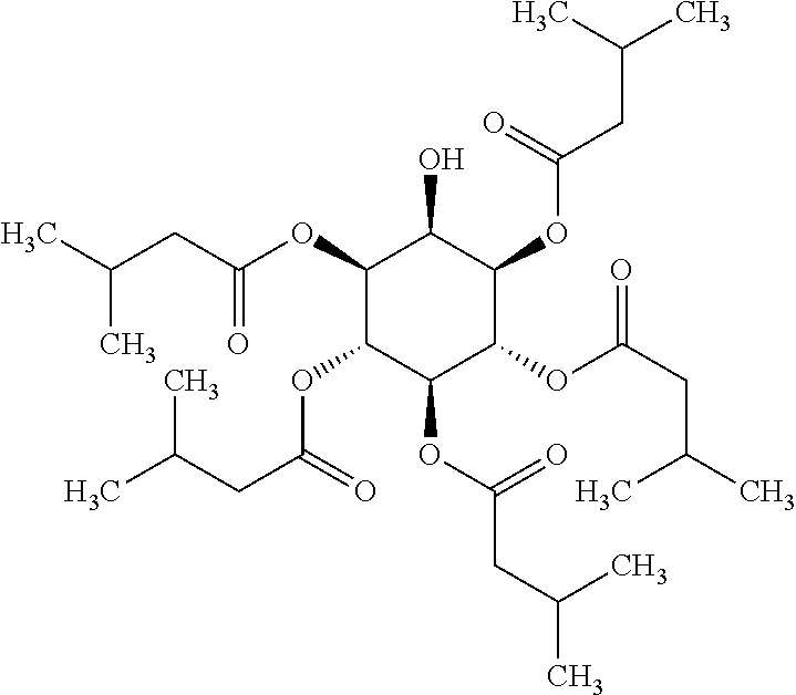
C(CC(OC1C(OC(CC(C)C)=O)C(OC(CC(C)C)=O)C(OC(CC(C)C)=O)C(OC(CC(C)C)=O)C1O)=O)(C)C
